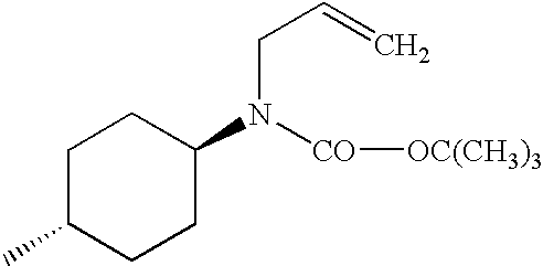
C1C(C)CCC(N([CO][OC(CH3)3])CC=C)C1
